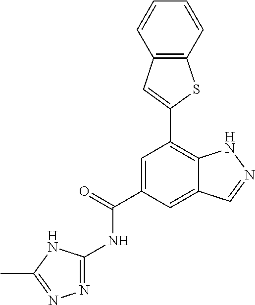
C1=C(C(=O)NC2=NN=C(C)N2)C=C2C(=C1C1=CC3=C(S1)C=CC=C3)NN=C2
